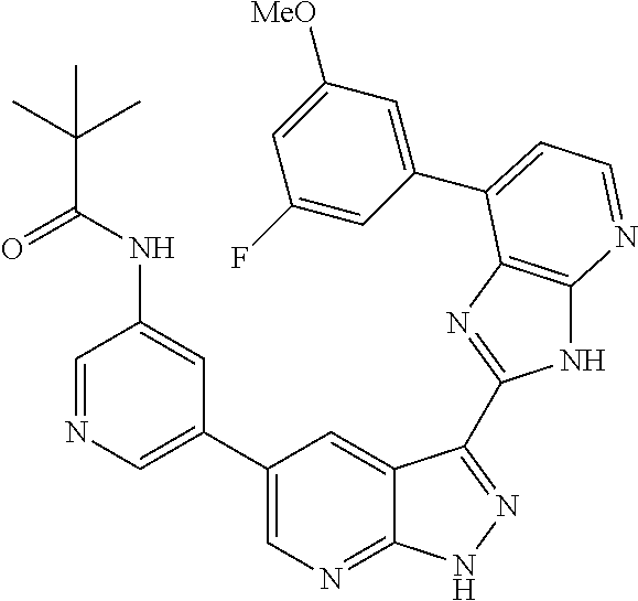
C1(C2=CN=CC(NC(C(C)(C)C)=O)=C2)=CN=C2C(=C1)C(C1=NC3=C(N1)N=CC=C3C1=CC([MeO])=CC(F)=C1)=NN2
